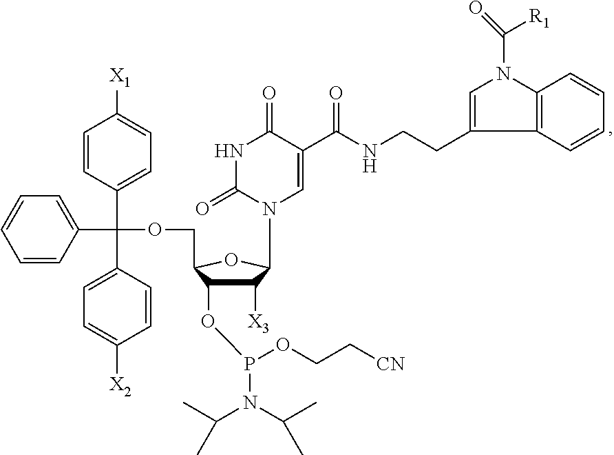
C1([X3])C(OP(OCC[CN])N(C(C)C)C(C)C)C(COC(C2=CC=CC=C2)(C2=CC=C([X1])C=C2)C2=CC=C([X2])C=C2)OC1N1C=C(C(NCCC2=CN(C(=O)[R1])C3=C2C=CC=C3)=O)C(=O)NC1=O
